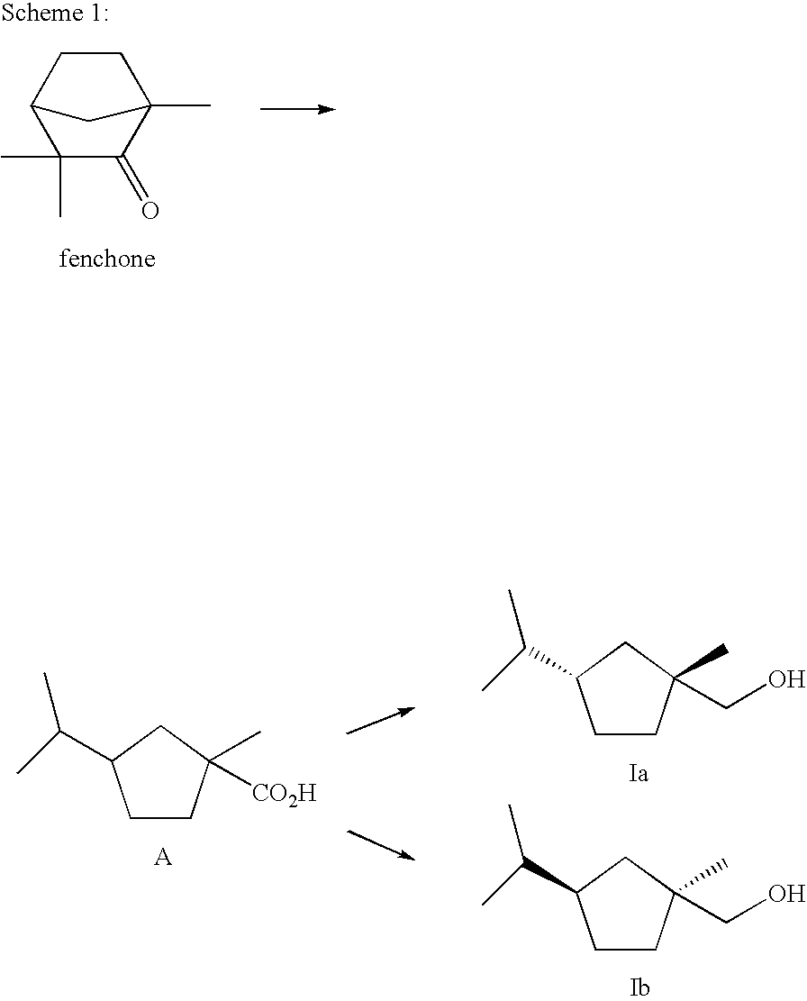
C1CC(C)([CO2H])CC1C(C)C.C1CC(C)(CO)CC1C(C)C.C1CC(C)(CO)CC1C(C)C.C1(C)(C)C(=O)C2(C)CCC1C2
